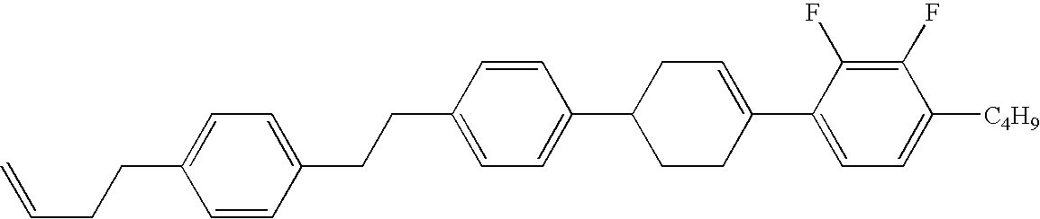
C1(F)=C(F)C(C2=CCC(C3=CC=C(CCC4=CC=C(CCC=C)C=C4)C=C3)CC2)=CC=C1[C4H9]
